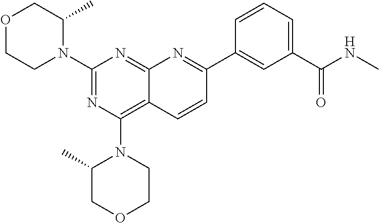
C1(N2C(C)COCC2)=NC(N2C(C)COCC2)=C2C(=N1)N=C(C1=CC(C(NC)=O)=CC=C1)C=C2
